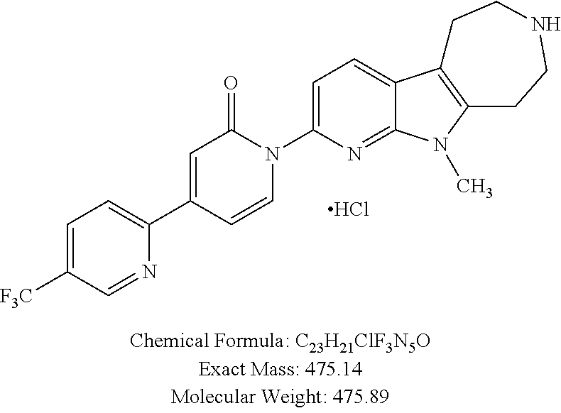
C1=C([F3C])C=NC(C2=CC(=O)N(C3=CC=C4C(=N3)N(C)C3=C4CCNCC3)C=C2)=C1.Cl
